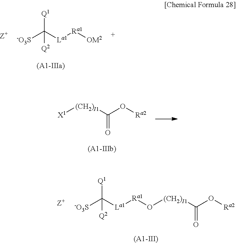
[(CH2)I1]([X1])C(O[Ra2])=O.O([Ra1][La1]C([-O3S])([Q1])[Q2])[(CH2)I1]C(O[Ra2])=O.[(A1-III)].[-O3S]C([La1][Ra1][OM2])([Q1])[Q2]
